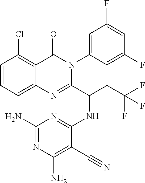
C1=CC=C2C(=C1Cl)C(=O)N(C1=CC(F)=CC(F)=C1)C(C(CC(F)(F)F)NC1=NC(N)=NC(N)=C1C#N)=N2
